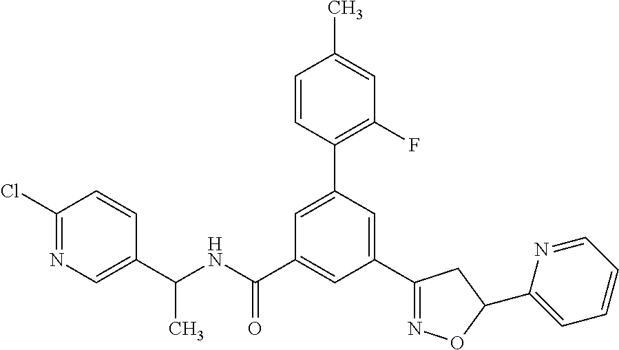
C1(C(NC(C2=CC(C3=NOC(C4=CC=CC=N4)C3)=CC(C3=C(F)C=C(C)C=C3)=C2)=O)C)=CN=C(Cl)C=C1
